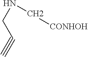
N(CC#C)C[CONHOH]
